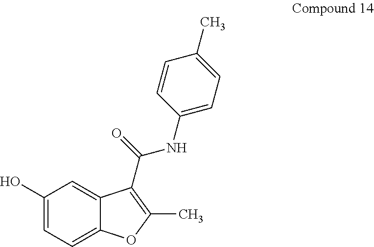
C1(O)=CC=C2C(=C1)C(C(NC1=CC=C(C)C=C1)=O)=C(C)O2
